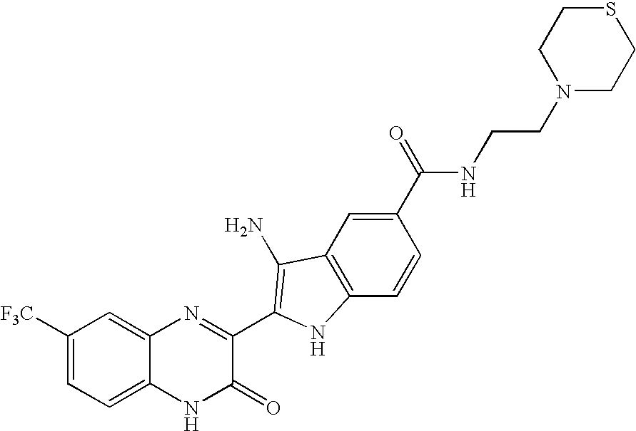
C1=C2C(=CC([F3C])=C1)N=C(C1=C(N)C3=C(C=CC(C(=O)NCCN4CCSCC4)=C3)N1)C(=O)N2
